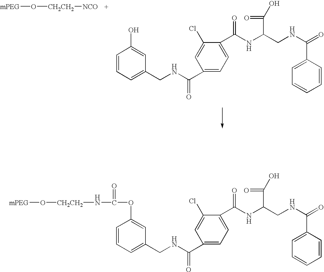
[mPEG]O[CH2CH2][NCO].C1=CC=C(CNC(C2=CC=C(C(NC(CNC(=O)C3=CC=CC=C3)C(O)=O)=O)C(Cl)=C2)=O)C=C1O.C1=CC=C(CNC(C2=CC=C(C(NC(CNC(=O)C3=CC=CC=C3)C(O)=O)=O)C(Cl)=C2)=O)C=C1OC(N[CH2CH2]O[mPEG])=O
